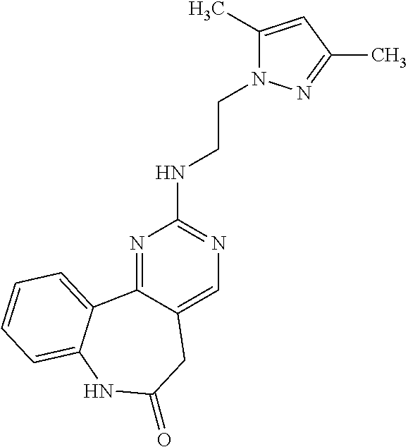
N1=C2C(=CN=C1NCCN1C(C)=CC(C)=N1)CC(=O)NC1=CC=CC=C21
